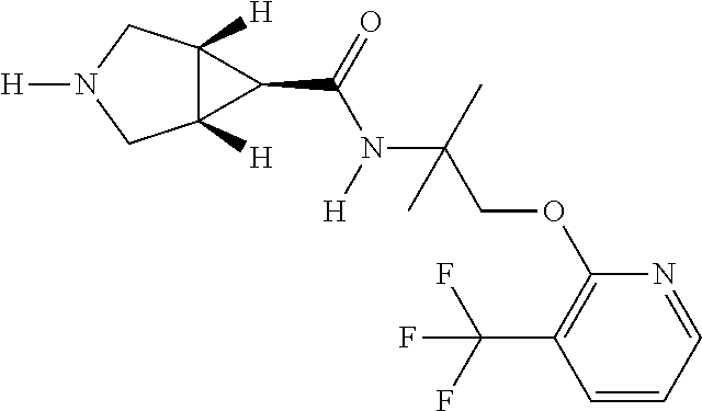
C12([H])C([H])(CN([H])C1)C2C(=O)N([H])C(C)(COC1=C(C(F)(F)F)C=CC=N1)C
